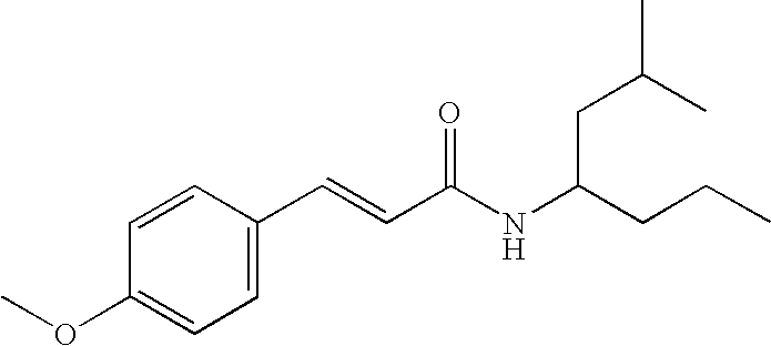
C1(C=CC(NC(CCC)CC(C)C)=O)=CC=C(OC)C=C1
